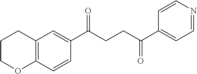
C12=C(C=CC(C(CCC(C3=CC=NC=C3)=O)=O)=C1)OCCC2
